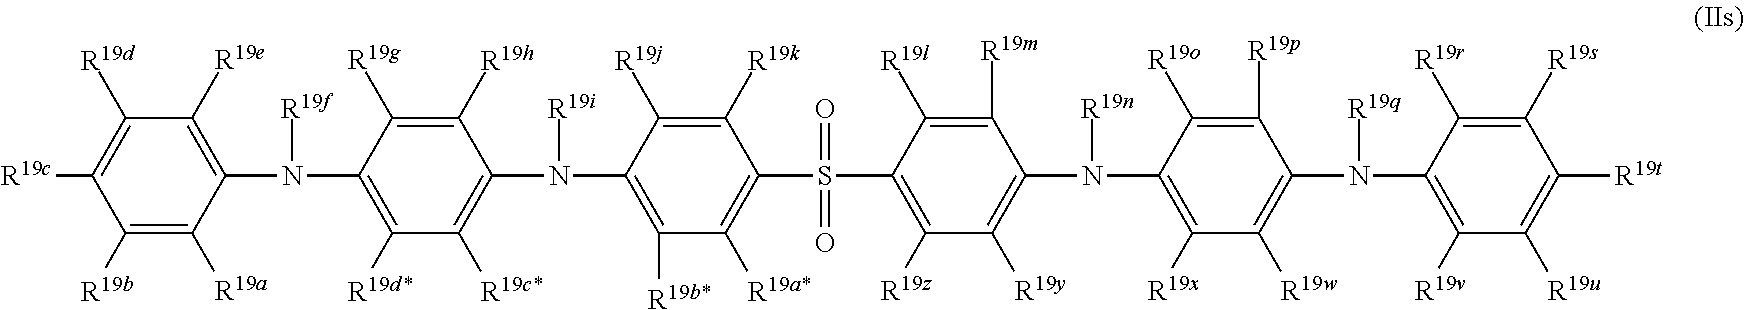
C1([R19b])=C([R19a])C(N(C2=C([R19d*])C([R19c*])=C(N(C3=C([R19b*])C([R19a*])=C(S(=O)(=O)C4=C([R19z])C([R19y])=C(N([R19n])C5=C([R19x])C([R19w])=C(N([R19q])C6=C([R19v])C([R19u])=C([R19t])C([R19s])=C6[R19r])C([R19p])=C5[R19o])C([R19m])=C4[R19l])C([R19k])=C3[R19j])[R19i])C([R19h])=C2[R19g])[R19f])=C([R19e])C([R19d])=C1[R19c]
